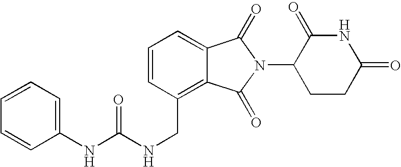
C1=C2C(=C(CNC(=O)NC3=CC=CC=C3)C=C1)C(=O)N(C1CCC(=O)NC1=O)C2=O
